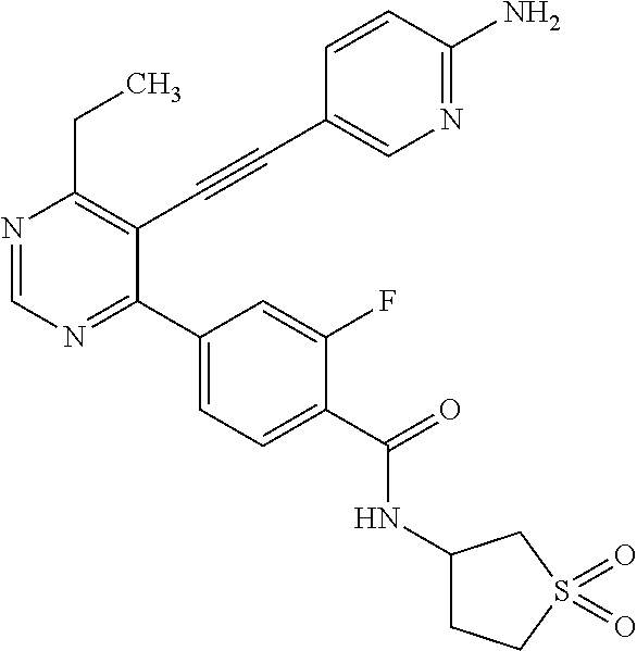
N1=CN=C(C2=CC=C(C(=O)NC3CCS(=O)(=O)C3)C(F)=C2)C(C#CC2=CN=C(N)C=C2)=C1CC
